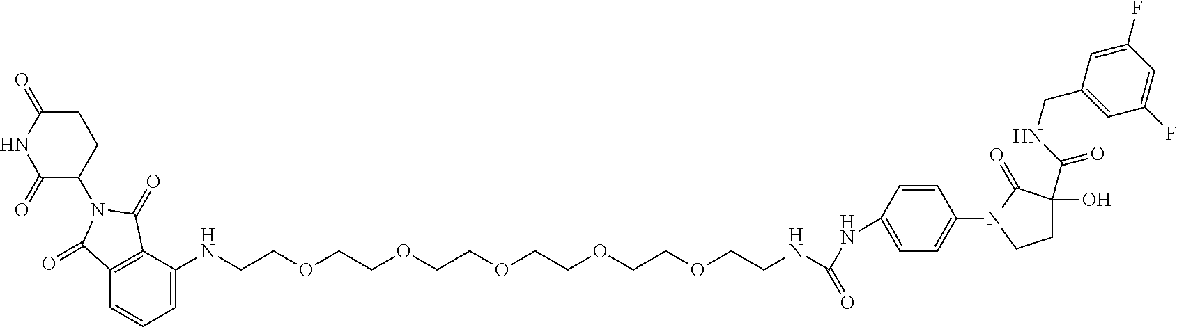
C1=C(NCCOCCOCCOCCOCCOCCNC(NC2=CC=C(N3CCC(O)(C(NCC4=CC(F)=CC(F)=C4)=O)C3=O)C=C2)=O)C2=C(C=C1)C(=O)N(C1CCC(=O)NC1=O)C2=O
